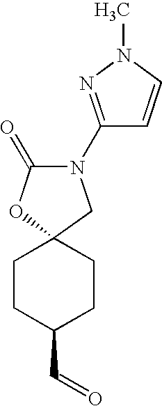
C1CC(C=O)CCC12CN(C1=NN(C)C=C1)C(=O)O2
